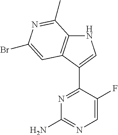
N1=C(C2=CNC3=C2C=C(Br)N=C3C)C(F)=CN=C1N
